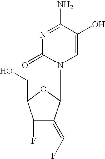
N1=C(N)C(O)=CN(C2C(=CF)C(F)C(CO)O2)C1=O
